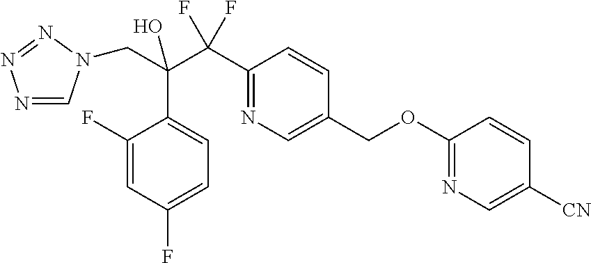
C(C(C(C1=NC=C(COC2=NC=C([CN])C=C2)C=C1)(F)F)(O)C1=CC=C(F)C=C1F)N1C=NN=N1
